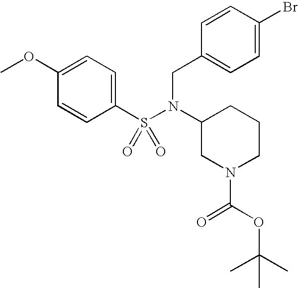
C1(OC)=CC=C(S(N(C2CN(C(OC(C)(C)C)=O)CCC2)CC2=CC=C(Br)C=C2)(=O)=O)C=C1
